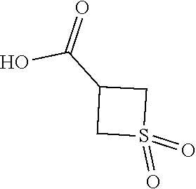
S1(=O)(=O)CC(C(O)=O)C1
